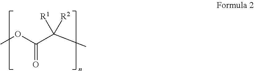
C(=O)(OC)C(C)([R1])[R2]
